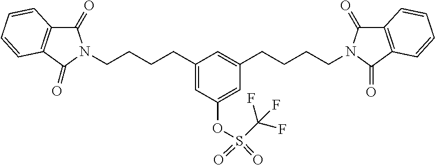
C1(CCCCN2C(=O)C3=C(C2=O)C=CC=C3)=CC(OS(C(F)(F)F)(=O)=O)=CC(CCCCN2C(=O)C3=C(C2=O)C=CC=C3)=C1
